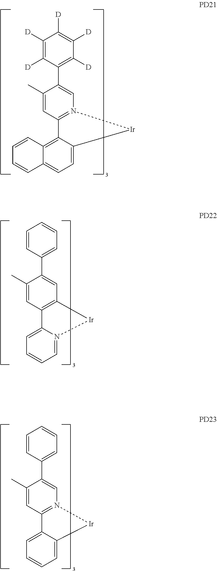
C1(C)=CC2=N(C=C1C1=C([D])C([D])=C([D])C([D])=C1[D])[Ir]C1=CC=C3C(=C21)C=CC=C3.C1(C)=CC2=C(C=C1C1=CC=CC=C1)[Ir]N1=CC=CC=C21.C1(C)=CC2=N(C=C1C1=CC=CC=C1)[Ir]C1=CC=CC=C21
